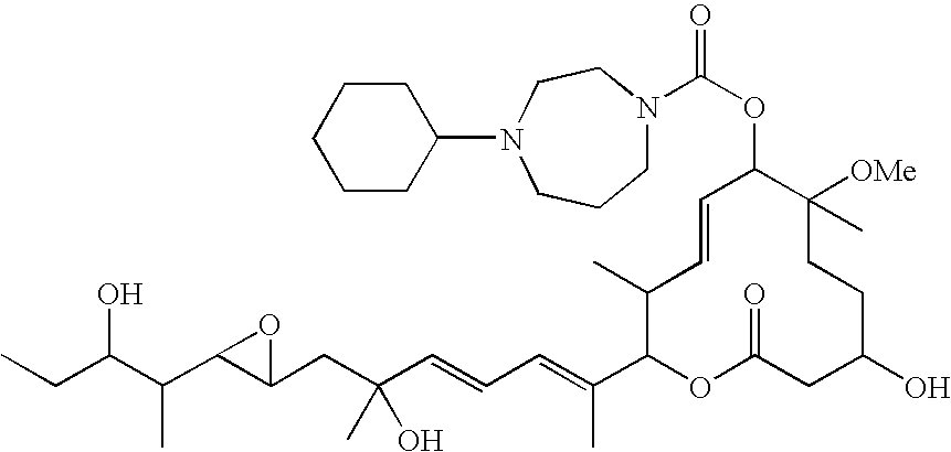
CCC(C(C1C(CC(C=CC=C(C2OC(=O)CC(O)CCC([OMe])(C)C(OC(=O)N3CCCN(C4CCCCC4)CC3)C=CC2C)C)(O)C)O1)C)O
